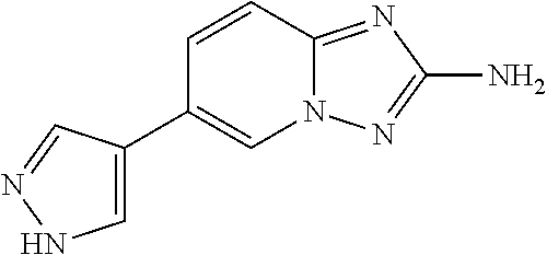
C1=CC2=NC(N)=NN2C=C1C1=CNN=C1
